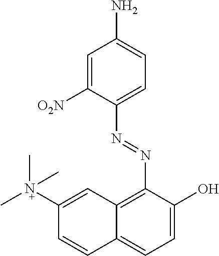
C1=C([O2N])C(N=NC2=C3C(=CC=C2O)C=CC([N+](C)(C)C)=C3)=CC=C1N
